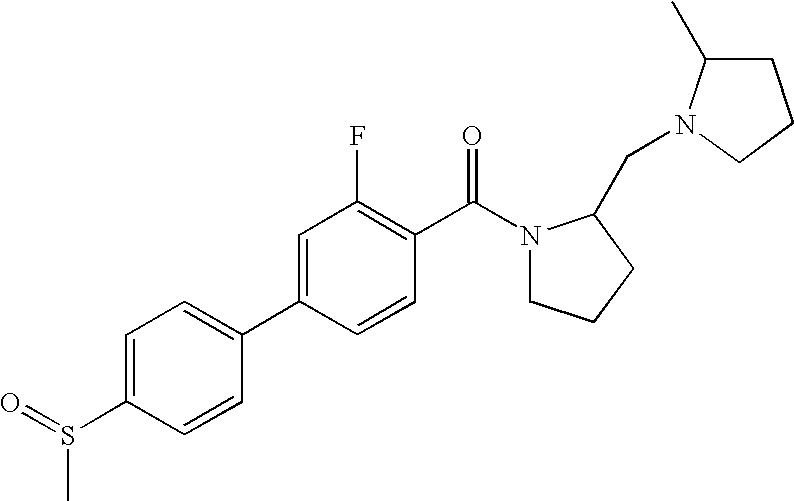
C1(S(C)=O)=CC=C(C2=CC(F)=C(C(=O)N3CCCC3CN3C(C)CCC3)C=C2)C=C1
